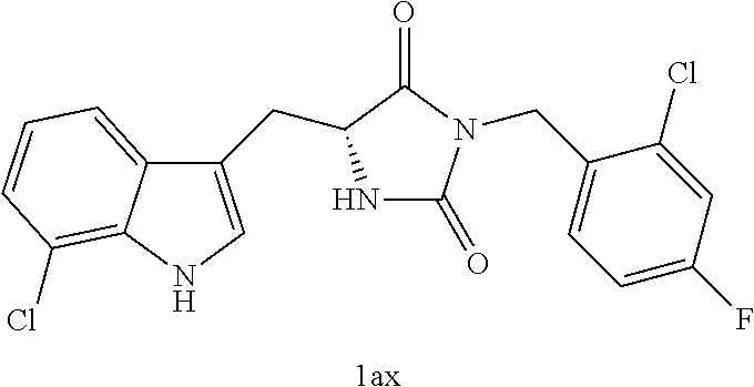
[1ax].N1C(=O)N(CC2=CC=C(F)C=C2Cl)C(=O)C1CC1=CNC2=C(Cl)C=CC=C12
